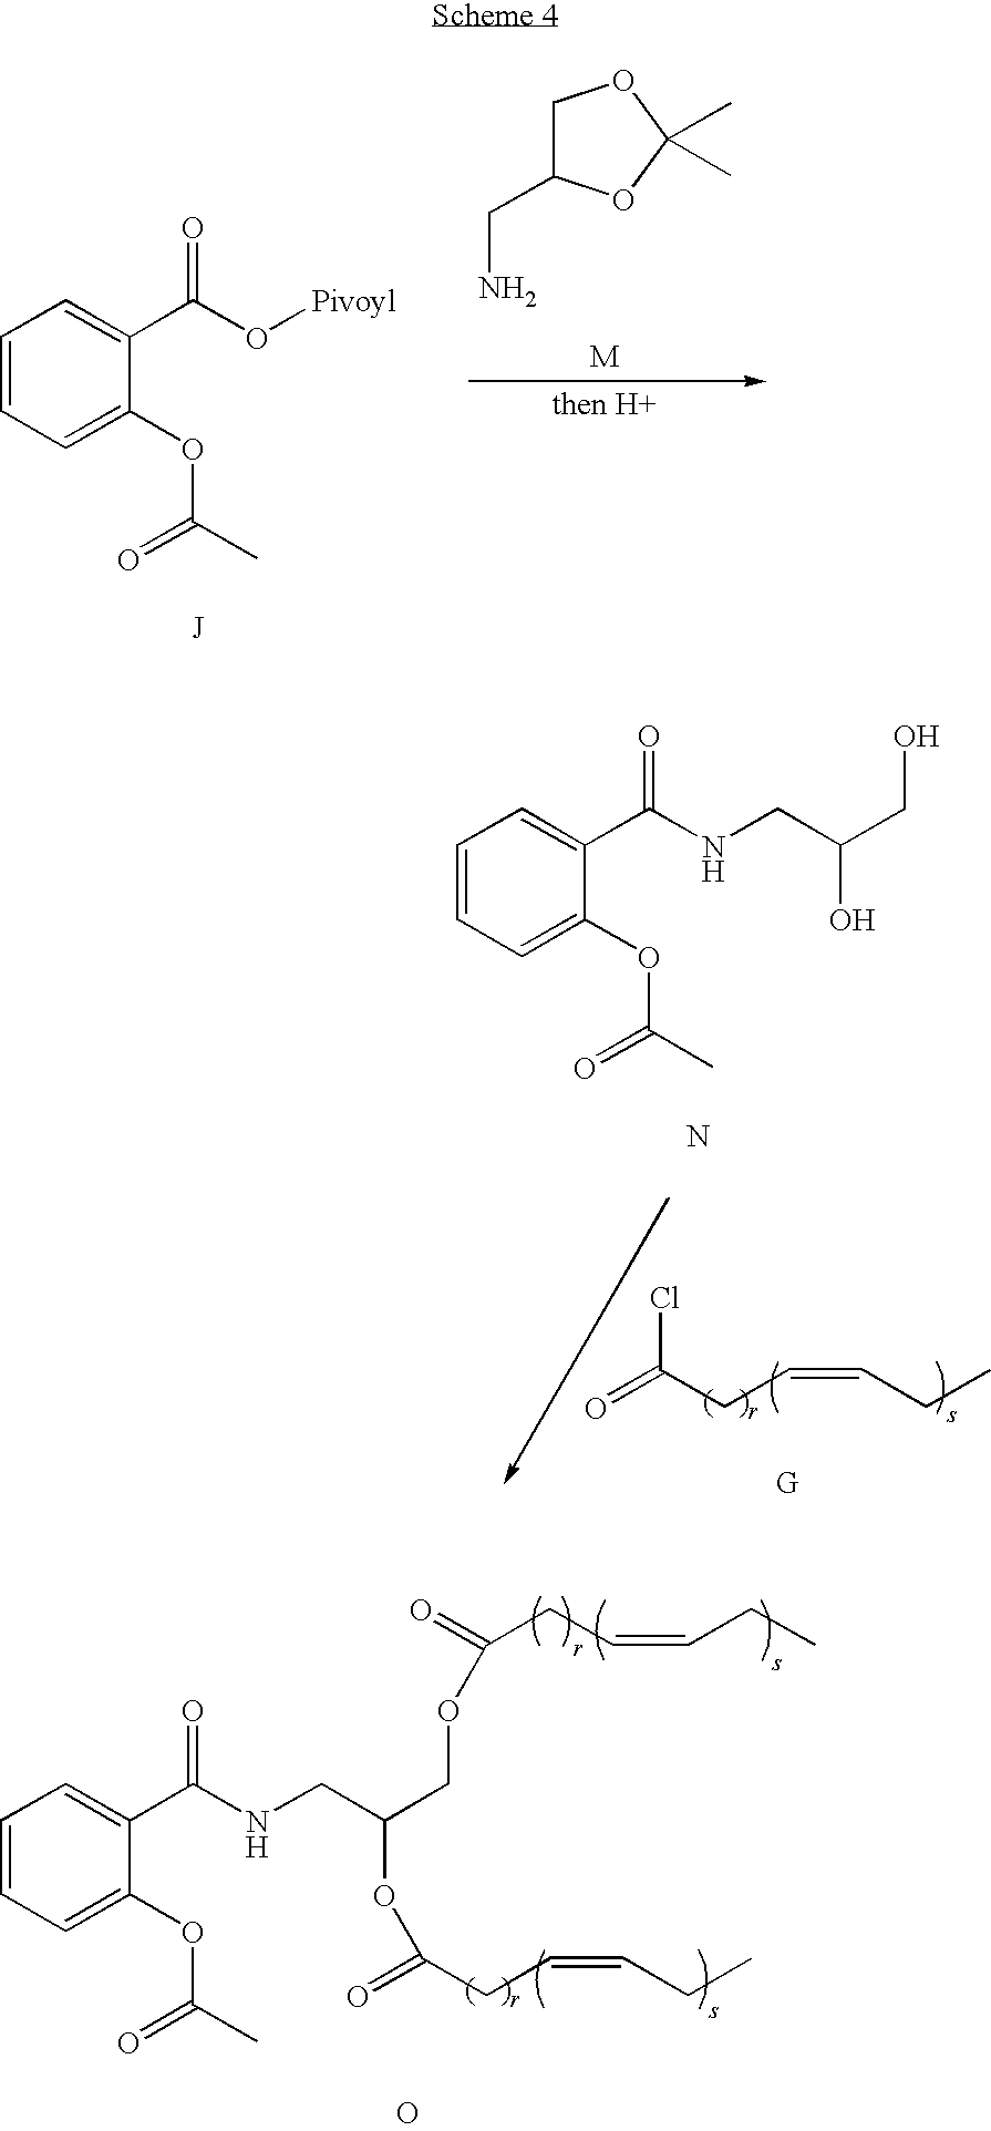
C1=CC=C(OC(C)=O)C(C(O[Pivoyl])=O)=C1.C1C(CN)OC(C)(C)O1.C1=CC=C(OC(C)=O)C(C(NCC(CO)O)=O)=C1.O=C(CC=CCC)Cl.N.C1=CC=C(OC(C)=O)C(C(NCC(COC(=O)CC=CCC)OC(=O)CC=CCC)=O)=C1.O
